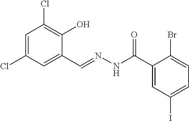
C1=C(Cl)C=C(C=NNC(C2=CC(I)=CC=C2Br)=O)C(O)=C1Cl
